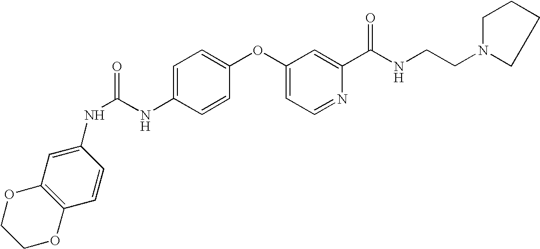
C1OC2=C(OC1)C=C(NC(=O)NC1=CC=C(OC3=CC=NC(C(NCCN4CCCC4)=O)=C3)C=C1)C=C2
